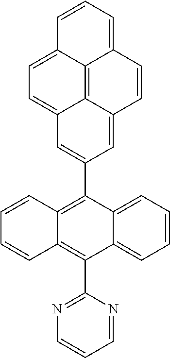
C1=CC=C2C(=C1)C(C1=NC=CC=N1)=C1C(=C2C2=CC3=CC=C4C5=C3C(=C2)C=CC5=CC=C4)C=CC=C1
